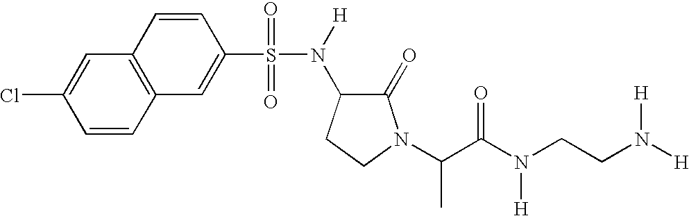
C1=CC2=C(C=C1Cl)C=CC(S(N([H])C1C(=O)N(C(C(N(CCN([H])[H])[H])=O)C)CC1)(=O)=O)=C2
